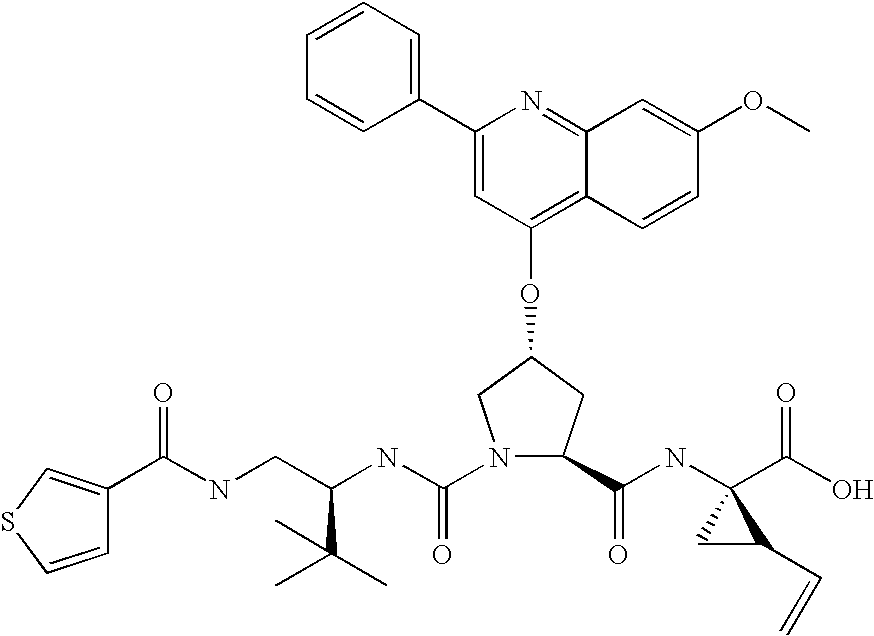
C1=CSC=C1C(NCC(NC(=O)N1C(C(NC2(C(O)=O)CC2C=C)=O)CC(OC2=C3C(=NC(C4=CC=CC=C4)=C2)C=C(OC)C=C3)C1)C(C)(C)C)=O
